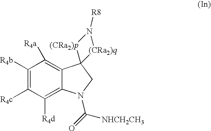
C1([R4b])=C([R4c])C([R4d])=C2C(=C1[R4a])C1(CN2C(=O)[NHCH2CH3])[(CRa2)p]N([R8])[(CRa2)q]1
